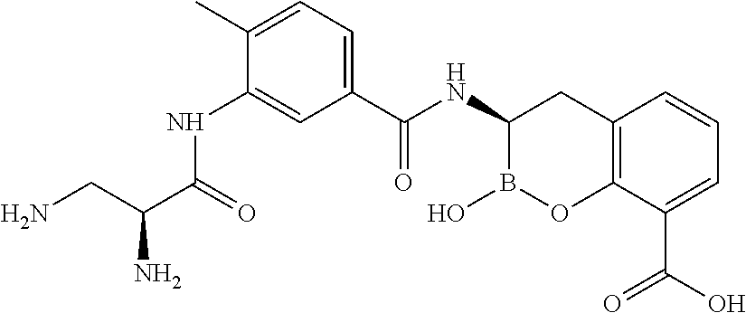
C12=C(C(C(O)=O)=CC=C1)OB(O)C(NC(=O)C1=CC=C(C)C(NC(C(CN)N)=O)=C1)C2
